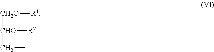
[CH2O]([CHO]([R2])CC)[R1]
